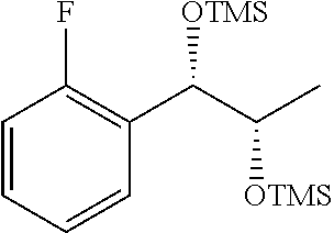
C1=CC=CC(C([OTMS])C(C)[OTMS])=C1F
